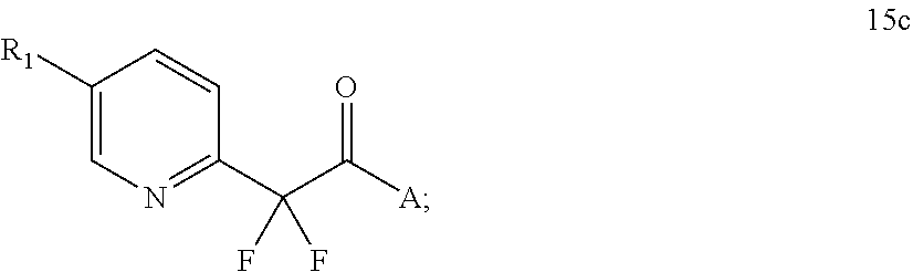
C1([R1])=CN=C(C(C([A])=O)(F)F)C=C1
